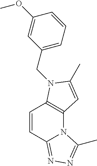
C1=CC2=NN=C(C)N2C2=C1N(CC1=CC=CC(OC)=C1)C(C)=C2
